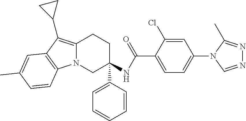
C12=C(C3CC3)C3=C(N1CC(C1=CC=CC=C1)(NC(C1=CC=C(N4C=NN=C4C)C=C1Cl)=O)CC2)C=CC(C)=C3
